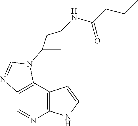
C1=NC2=C(C3=C1N=CN3C13CC(NC(CCC)=O)(C1)C3)C=CN2
